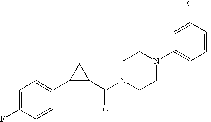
C1=C(F)C=CC(C2C(C(N3CCN(C4=C(C)C=CC(Cl)=C4)CC3)=O)C2)=C1
